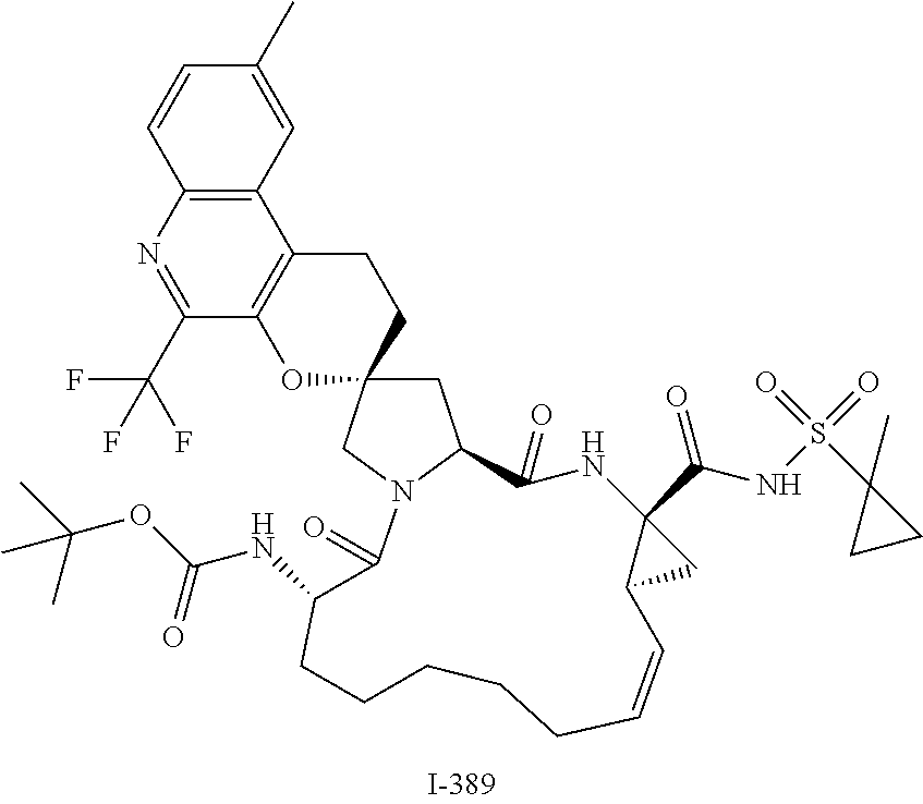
C1=CC2=C(C=C1C)C1=C(C(C(F)(F)F)=N2)OC2(CC1)CC1N(C2)C(=O)C(NC(OC(C)(C)C)=O)CCCCCC=CC2C(C(NS(C3(C)CC3)(=O)=O)=O)(C2)NC1=O
